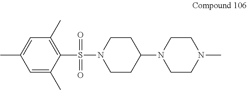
O=S(C1=C(C)C=C(C)C=C1C)(=O)N1CCC(N2CCN(C)CC2)CC1
